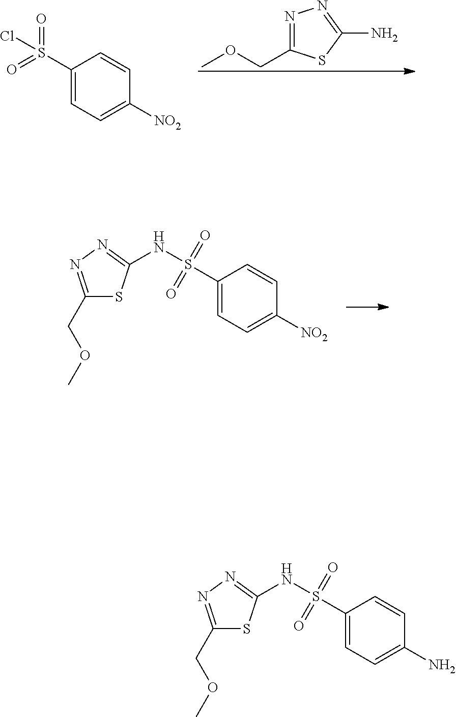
N1=C(COC)SC(N)=N1.C1(S(=O)(=O)Cl)=CC=C([NO2])C=C1.C1(S(=O)(=O)NC2=NN=C(COC)S2)=CC=C([NO2])C=C1.C1(S(=O)(=O)NC2=NN=C(COC)S2)=CC=C(N)C=C1
